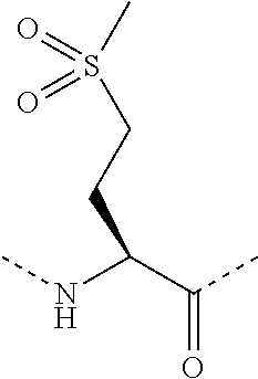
C(C(NC)C(C)=O)CS(C)(=O)=O
